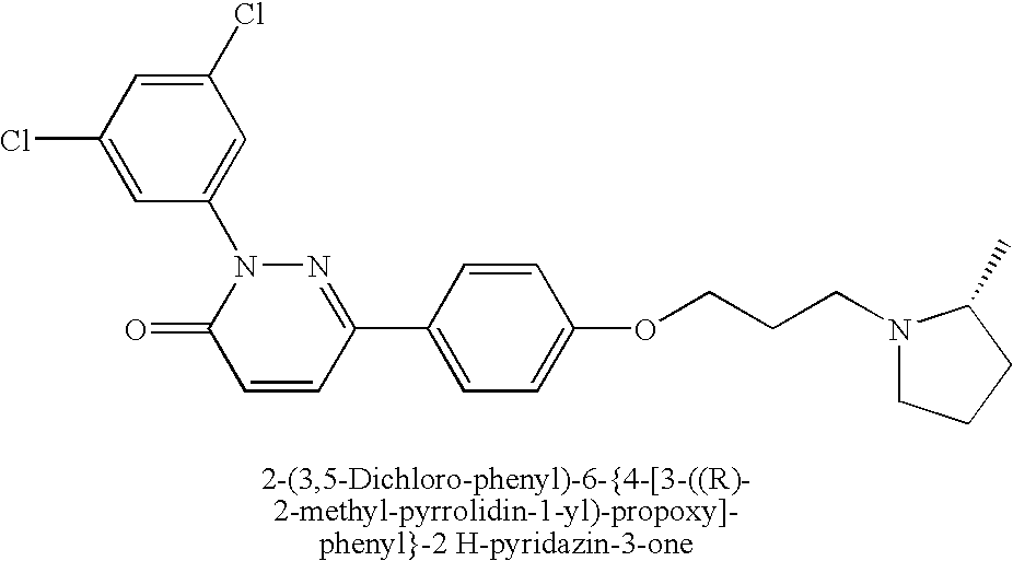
N1=C(C2=CC=C(OCCCN3CCCC3C)C=C2)C=CC(=O)N1C1=CC(Cl)=CC(Cl)=C1
